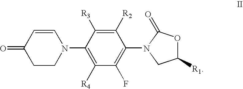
C1([R1])OC(=O)N(C2=C(F)C([R4])=C(N3C=CC(=O)CC3)C([R3])=C2[R2])C1
